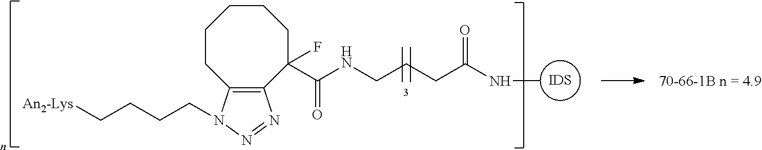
[IDS].C1CCCC2=C(N=NN2CCCC[An2-Lys])C(C(NCCCC(NC)=O)=O)(F)C1
